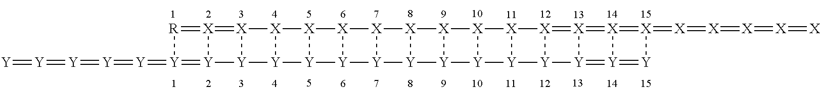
[R]1=[X]2=[X]3[X]4[X]5[X]6[X]7[X]8[X]9[X]%10[X]%11[X]%12=[X]%13=[X]%14=[X](=[X]=[X]=[X]=[X]=[X])[Y]=[Y]%14=[Y]%13[Y]%12[Y]%11[Y]%10[Y]9[Y]8[Y]7[Y]6[Y]5[Y]4[Y]3[Y]2=[Y]1=[Y]=[Y]=[Y]=[Y]=[Y]
